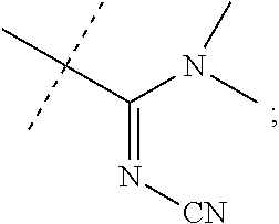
CC(C(=N[CN])N(C)C)(C)C
